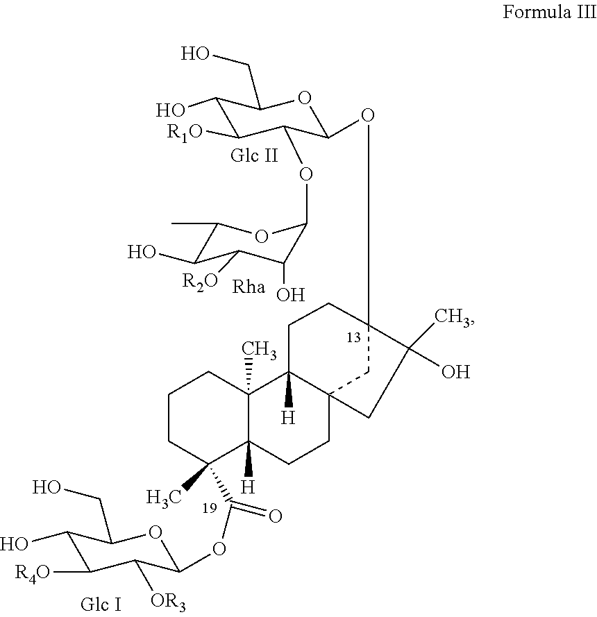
C1CC(C(=O)OC2C([OR3])C([R4O])C(O)C(CO)O2)(C)C2([H])C(C)(C1)C1([H])C3(CC2)CC(OC2C(OC4C(O)C([R2O])C(O)C(C)O4)C([R1O])C(O)C(CO)O2)(CC1)C(C)(O)C3
